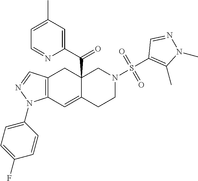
C12=C(C=C3C(C(C4=CC(C)=CC=N4)=O)(C1)CN(S(C1=C(C)N(C)N=C1)(=O)=O)CC3)N(C1=CC=C(F)C=C1)N=C2
